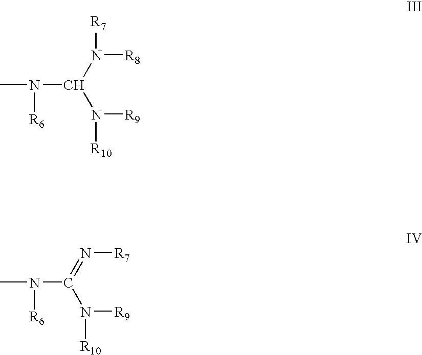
CN([R6])C(N([R7])[R8])N([R10])[R9].CN(C(=N[R7])N([R9])[R10])[R6]
